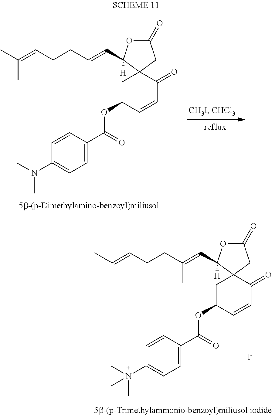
C1C(OC(C2=CC=C(N(C)C)C=C2)=O)C=CC(=O)C12CC(=O)OC2(C=C(CCC=C(C)C)C)[H].C1C(OC(C2=CC=C(N(C)(C)C)C=C2)=O)C=CC(=O)C12CC(=O)OC2(C=C(CCC=C(C)C)C)[H].[I-]
